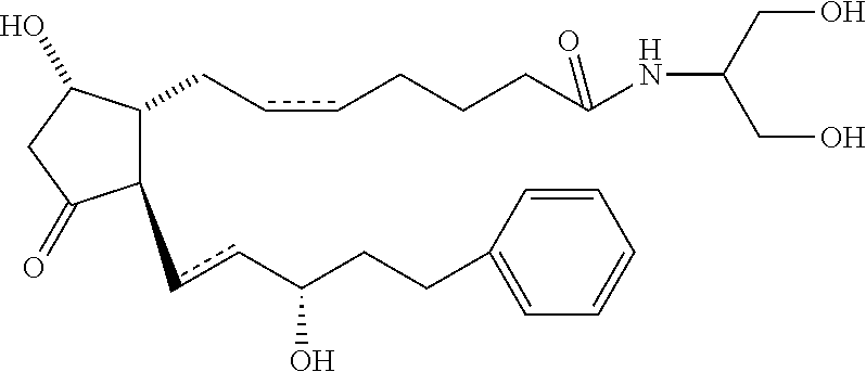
C1(ccC(CCC2=CC=CC=C2)O)C(CccCCCC(NC(CO)CO)=O)C(O)CC1=O
